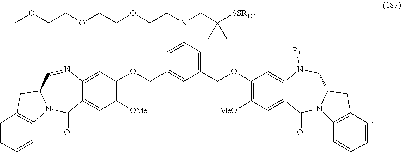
C1(COC2=C([MeO])C=C3C(=C2)N([P3])CC2N(C3=O)C3=C(C2)C=CC=C3)=CC(N(CCOCCOCCOC)CC([SSR101])(C)C)=CC(COC2=C([OMe])C=C3C(=C2)N=CC2N(C3=O)C3=C(C2)C=CC=C3)=C1
